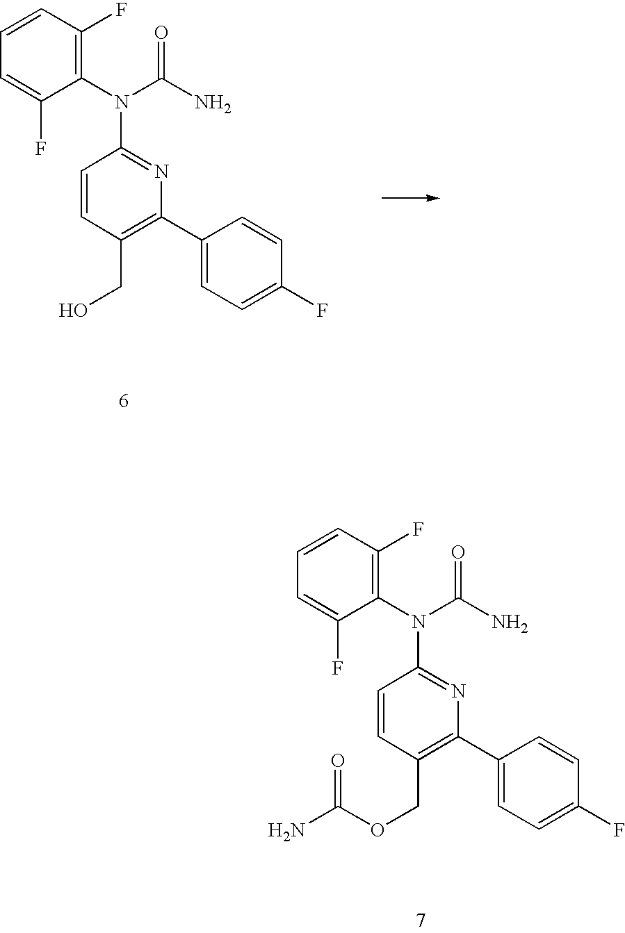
C1=CC(CO)=C(C2=CC=C(F)C=C2)N=C1N(C1=C(F)C=CC=C1F)C(N)=O.C1=CC(COC(N)=O)=C(C2=CC=C(F)C=C2)N=C1N(C1=C(F)C=CC=C1F)C(N)=O
